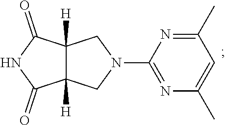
C1(=O)C2([H])C([H])(C(=O)N1)CN(C1=NC(C)=CC(C)=N1)C2
